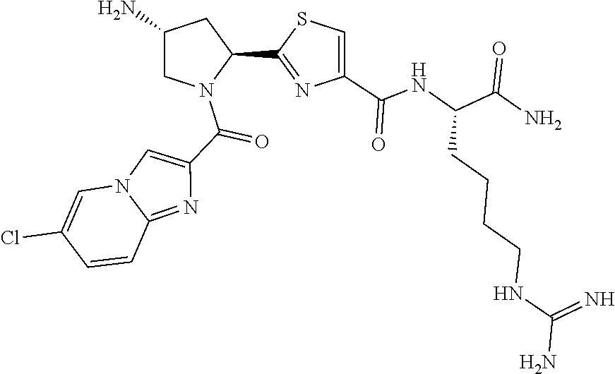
C1(C2=NC(C(NC(C(=O)N)CCCCNC(=N)N)=O)=CS2)CC(N)CN1C(C1=CN2C(=N1)C=CC(Cl)=C2)=O
